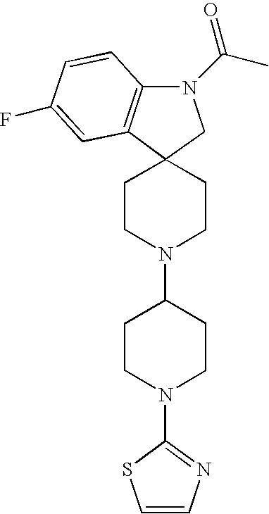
C12(CCN(C3CCN(C4=NC=CS4)CC3)CC1)C1=C(N(C(C)=O)C2)C=CC(F)=C1
